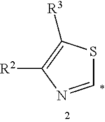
C1=NC([R2])=C([R3])S1
